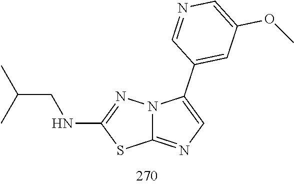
N(C1=NN2C(=NC=C2C2=CC(OC)=CN=C2)S1)CC(C)C
